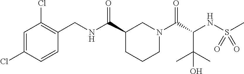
C1=C(Cl)C=CC(CNC(C2CCCN(C(C(NS(C)(=O)=O)C(C)(C)O)=O)C2)=O)=C1Cl
